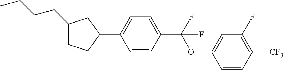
C1(CCCC)CCC(C2=CC=C(C(OC3=CC(F)=C([CF3])C=C3)(F)F)C=C2)C1
